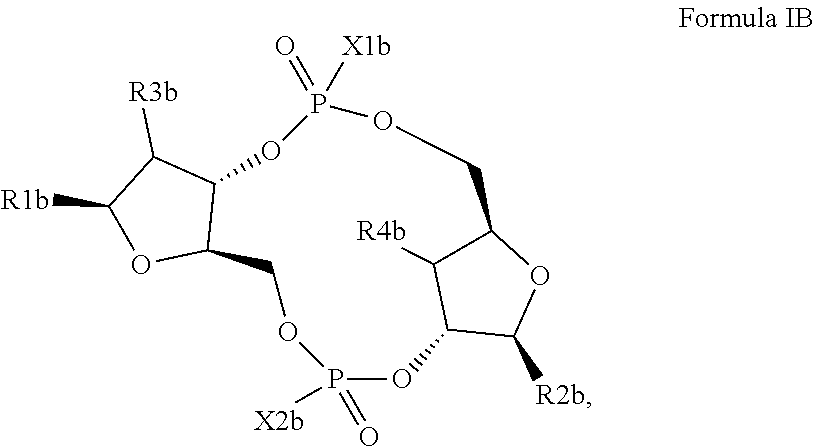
[R2b]C1OC2C([R4b])C1OP(=O)([X2b])OCC1C(OP(=O)([X1b])OC2)C([R3b])C([R1b])O1
